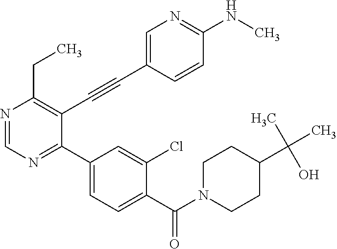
N1=CN=C(C2=CC=C(C(N3CCC(C(C)(C)O)CC3)=O)C(Cl)=C2)C(C#CC2=CN=C(NC)C=C2)=C1CC
